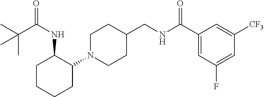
C1(N2CCC(CNC(C3=CC(F)=CC([CF3])=C3)=O)CC2)C(NC(C(C)(C)C)=O)CCCC1
